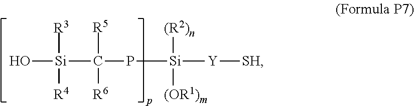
O[Si](C(P[Si]([Y][SH])([(R2)n])[(OR1)m])([R5])[R6])([R3])[R4]
